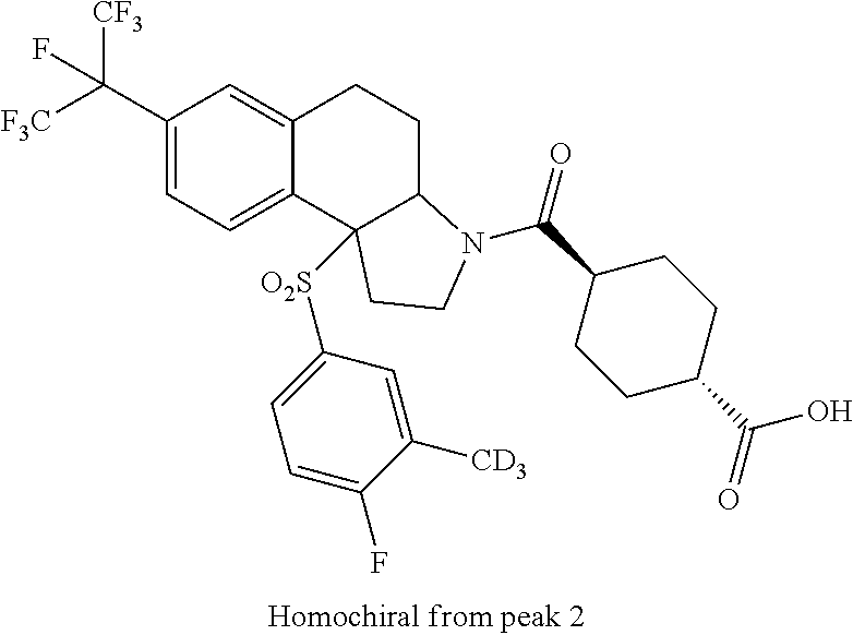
C(C1=CC=C2C(=C1)CCC1C2([O2S]C2=CC=C(F)C([CD3])=C2)CCN1C(=O)C1CCC(C(=O)O)CC1)([F3C])([CF3])F
